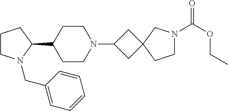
C1CN(CC2=CC=CC=C2)C(C2CCN(C3CC4(C3)CCN(C(OCC)=O)C4)CC2)C1
